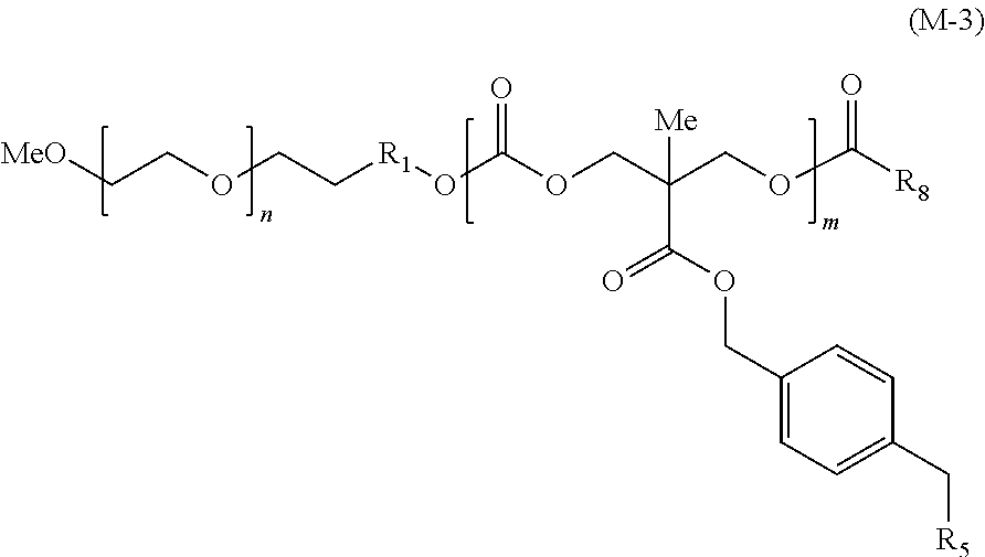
C(OCC[R1]OC(OCC(COC([R8])=O)([Me])C(=O)OCC1=CC=C(C[R5])C=C1)=O)C[MeO]
